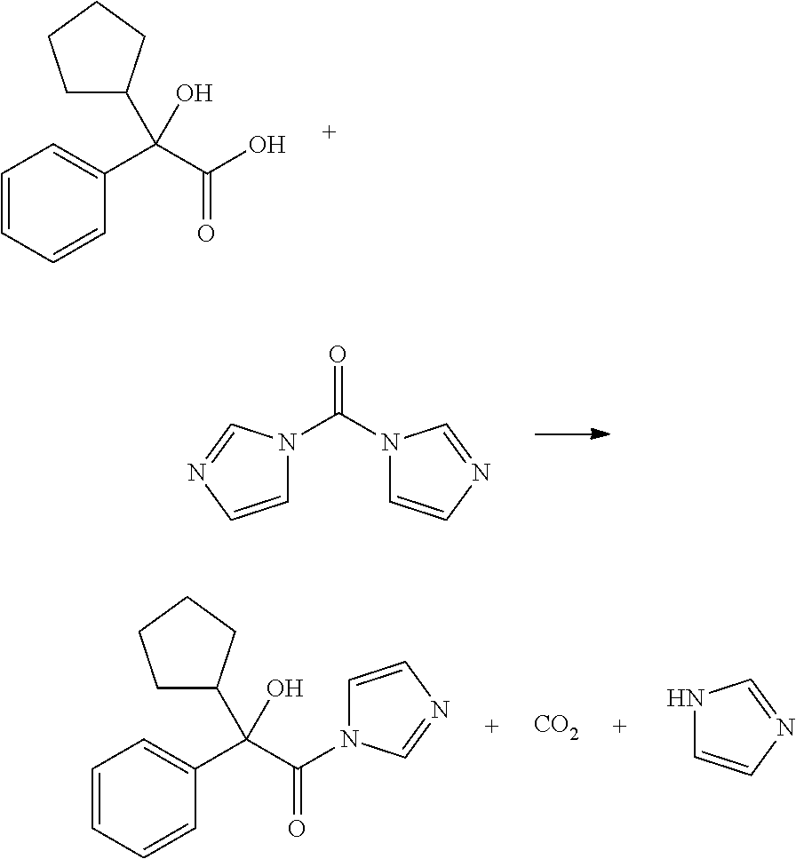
C1=CC=CC(C(C(O)=O)(O)C2CCCC2)=C1.C1=CN=CN1C(N1C=CN=C1)=O.C1=CC=CC(C(C(N2C=CN=C2)=O)(O)C2CCCC2)=C1.[CO2].N1C=CN=C1
